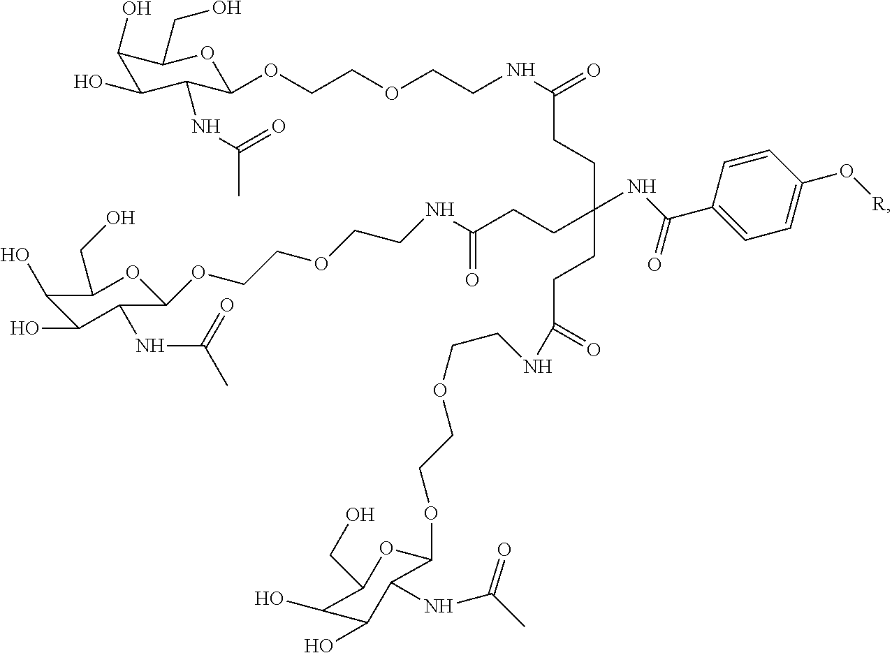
C1=CC(O[R])=CC=C1C(=O)NC(CCC(=O)NCCOCCOC1C(NC(C)=O)C(O)C(O)C(CO)O1)(CCC(=O)NCCOCCOC1OC(CO)C(O)C(O)C1NC(C)=O)CCC(=O)NCCOCCOC1C(NC(=O)C)C(O)C(O)C(CO)O1
